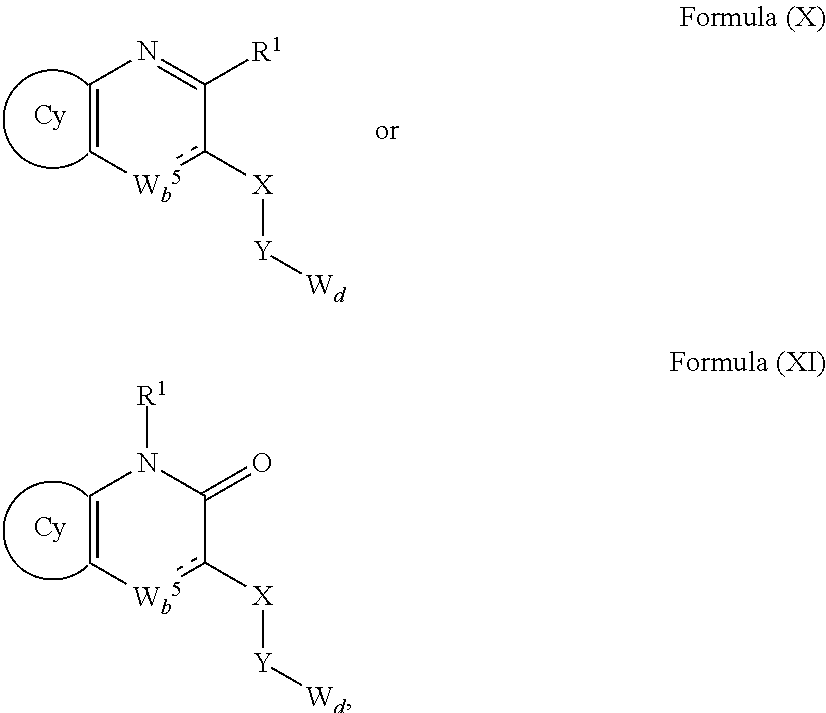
C1([R1])=NC=C[Wb5]c1[X][Y][Wd].[Cy].C1(=O)c([X][Y][Wd])[Wb5]C=CN1[R1].[Cy]
